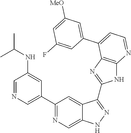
C1(C2=NC=C3C(=C2)C(C2=NC4=C(N2)N=CC=C4C2=CC([MeO])=CC(F)=C2)=NN3)=CN=CC(NC(C)C)=C1
